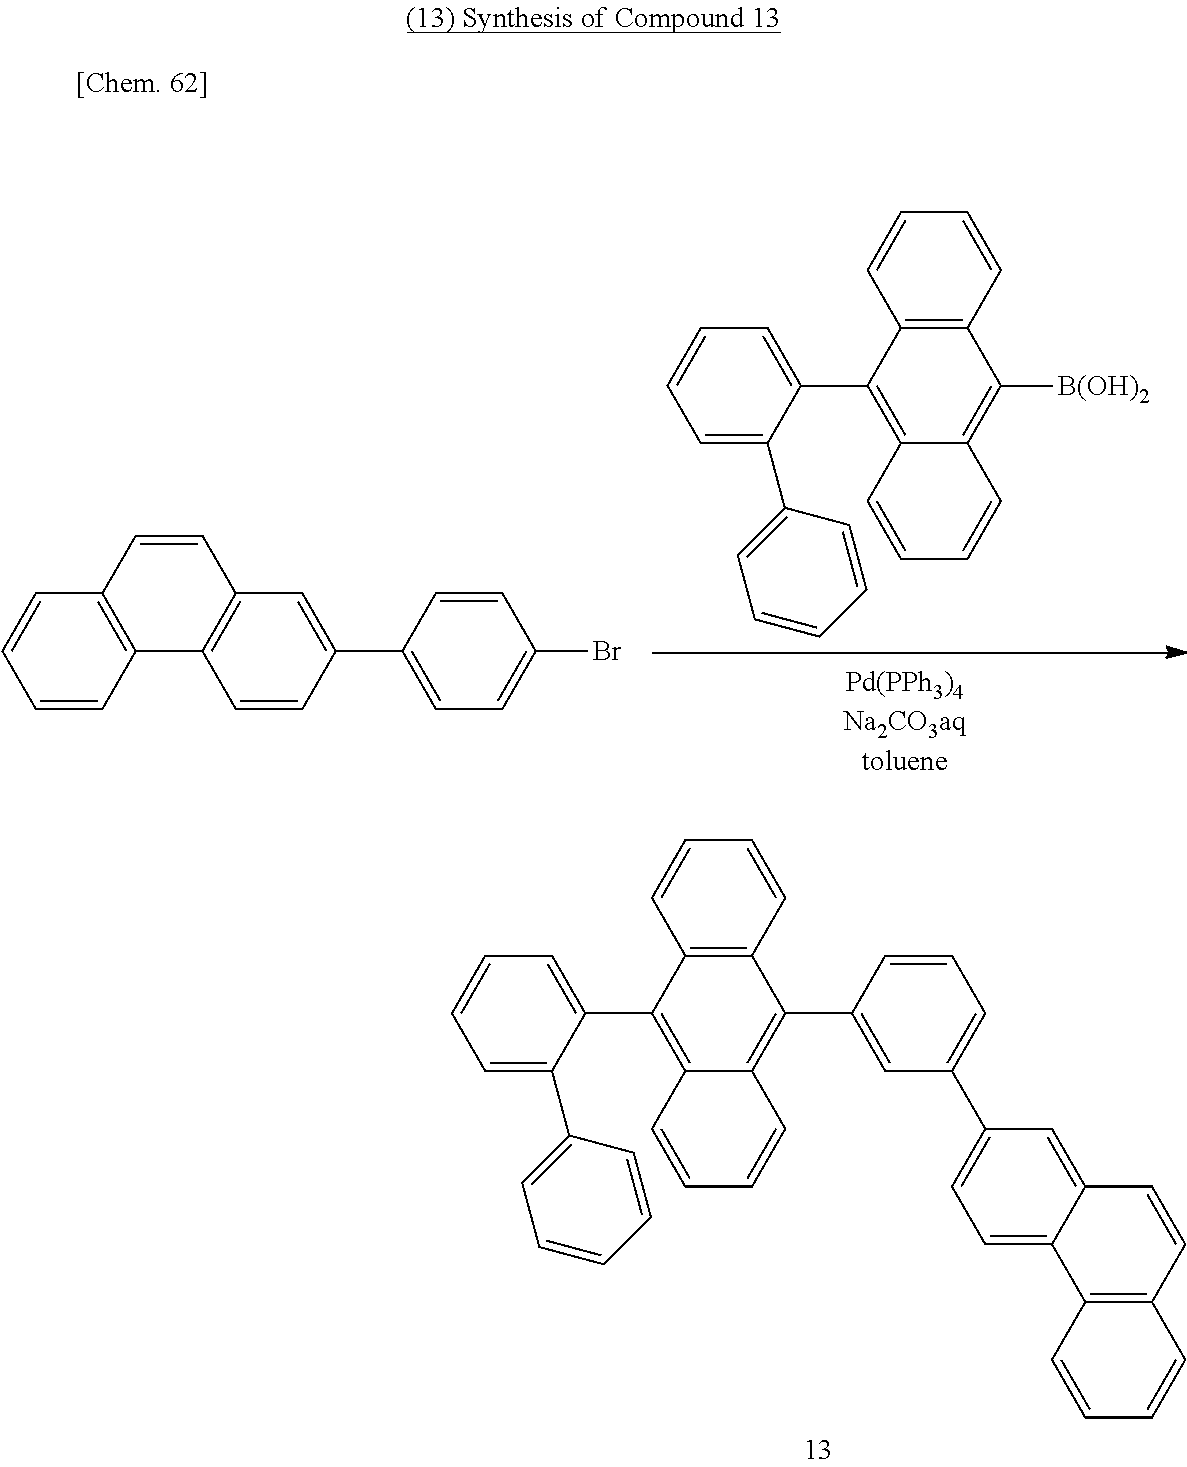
C1=CC2=C(C=C1)C=CC1=C2C=CC(C2=CC=C(Br)C=C2)=C1.C1=CC=C(C2=C3C(=C([B(OH)2])C4=C2C=CC=C4)C=CC=C3)C(C2=CC=CC=C2)=C1.C1=CC=C(C2=C3C(=C(C4=CC(C5=CC=C6C(=C5)C=CC5=C6C=CC=C5)=CC=C4)C4=C2C=CC=C4)C=CC=C3)C(C2=CC=CC=C2)=C1
